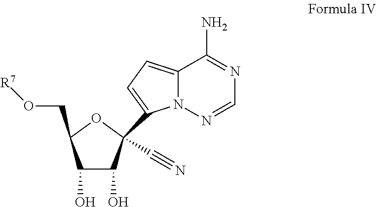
C1(O)C(O)C(C2=CC=C3C(N)=NC=NN32)(C#N)OC1CO[R7]
